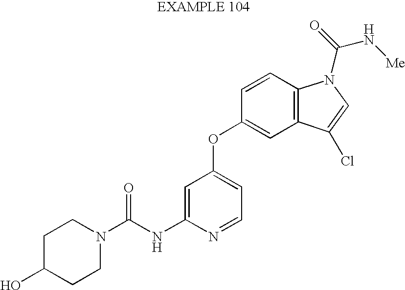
C1C(O)CCN(C(NC2=CC(OC3=CC4=C(C=C3)N(C(=O)N[Me])C=C4Cl)=CC=N2)=O)C1
